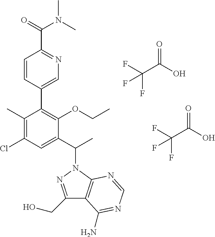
C1(CO)=NN(C(C2=CC(Cl)=C(C)C(C3=CN=C(C(=O)N(C)C)C=C3)=C2OCC)C)C2=C1C(N)=NC=N2.FC(C(O)=O)(F)F.FC(C(O)=O)(F)F
